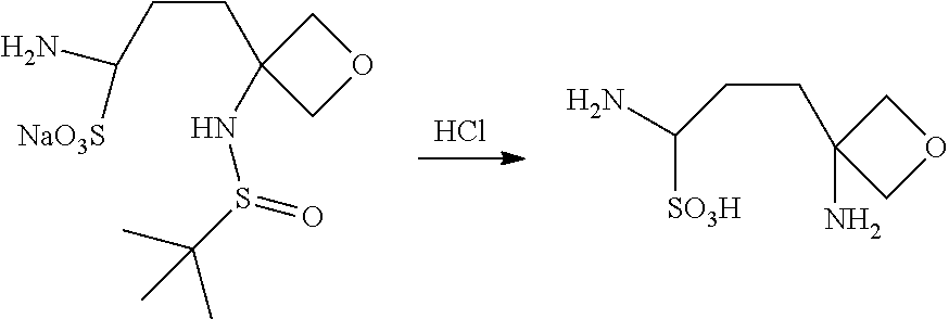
C(C1(N)COC1)CC(N)[SO3H].C(CC([NaO3S])N)C1(NS(C(C)(C)C)=O)COC1.Cl
